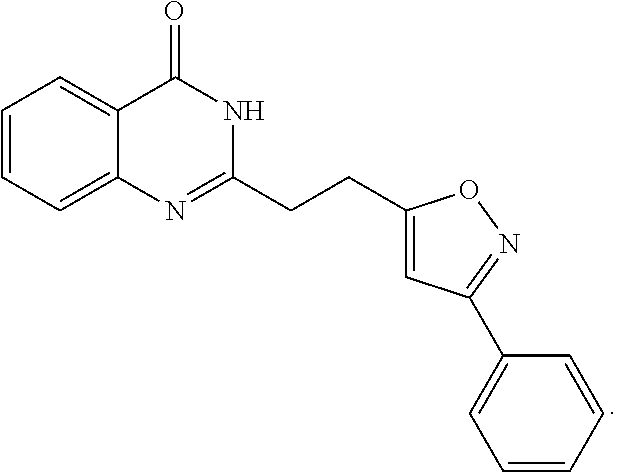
C12=CC=CC=C1N=C(CCC1=CC(C3=CC=CC=C3)=NO1)NC2=O
